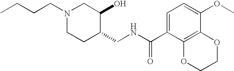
CCCCN1CCC(CNC(C2=CC=C(OC)C3=C2OCCO3)=O)C(O)C1
